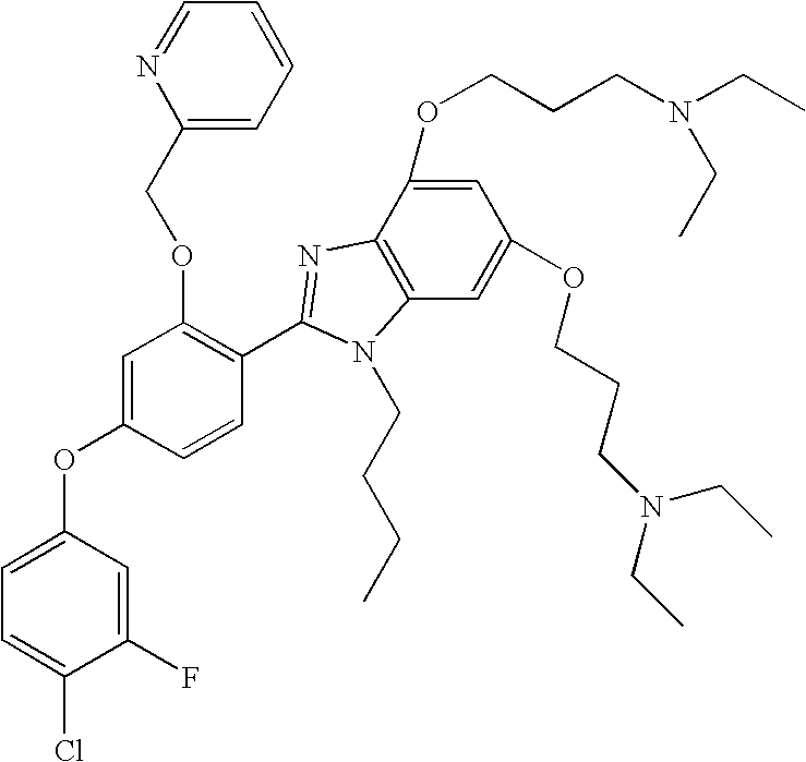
C1=C(OCCCN(CC)CC)C2=C(C=C1OCCCN(CC)CC)N(CCCC)C(C1=C(OCC3=CC=CC=N3)C=C(OC3=CC=C(Cl)C(F)=C3)C=C1)=N2
